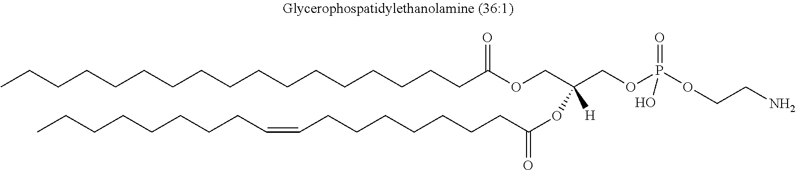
CCCCCCCCCCCCCCCCCC(OCC(COP(OCCN)(=O)O)(OC(=O)CCCCCCCC=CCCCCCCCC)[H])=O
